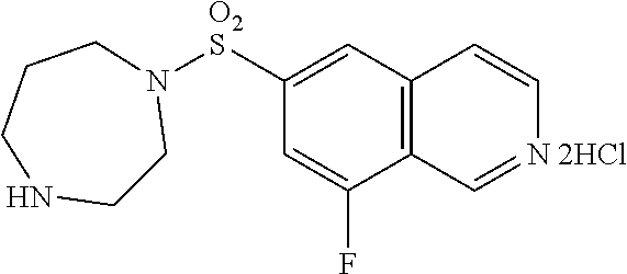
C12=C(C=C([O2S]N3CCNCCC3)C=C1F)C=C[N 2HCl]=C2
